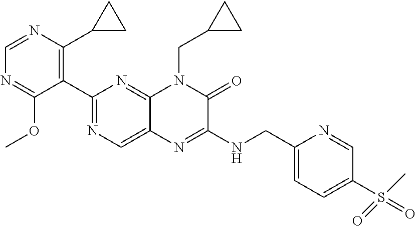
C1(C2=NC=C3C(=N2)N(CC2CC2)C(=O)C(NCC2=CC=C(S(=O)(C)=O)C=N2)=N3)=C(C2CC2)N=CN=C1OC
